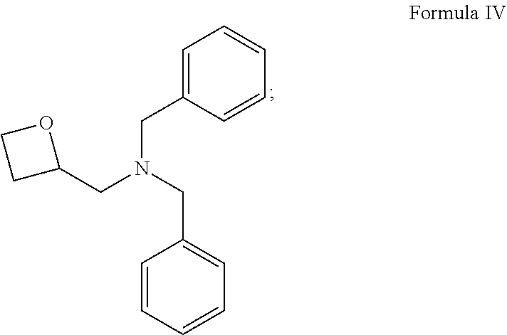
C(N(CC1=CC=CC=C1)CC1=CC=CC=C1)C1OCC1
